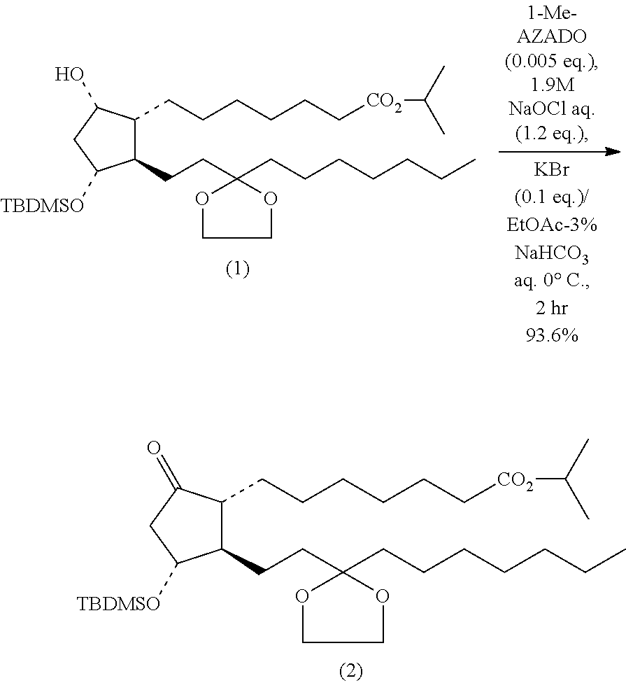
C1(CCC2(CCCCCCC)OCCO2)C(CCCCCC[CO2]C(C)C)C(O)CC1[TBDMSO].C1(CCC2(CCCCCCC)OCCO2)C(CCCCCC[CO2]C(C)C)C(=O)CC1[TBDMSO]
